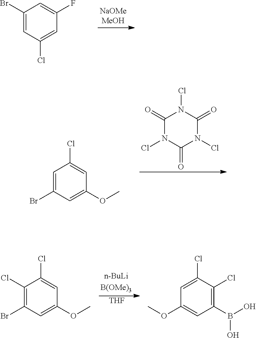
C1(Br)=CC(Cl)=CC(F)=C1.C1(=O)N(Cl)C(=O)N(Cl)C(=O)N1Cl.C1(Br)=CC(Cl)=CC(OC)=C1.C1(Cl)=C(Br)C=C(OC)C=C1Cl.[THF].C1=C(Cl)C(Cl)=C(B(O)O)C=C1OC
